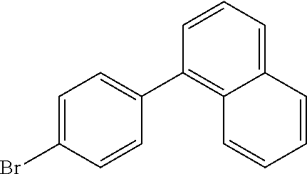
C1=CC(C2=CC=C(Br)C=C2)=C2C(=C1)C=CC=C2
